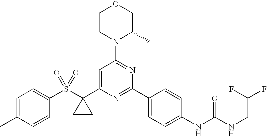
S(C1(C2=CC(N3C(C)COCC3)=NC(C3=CC=C(NC(NCC(F)F)=O)C=C3)=N2)CC1)(=O)(=O)C1=CC=C(C)C=C1
